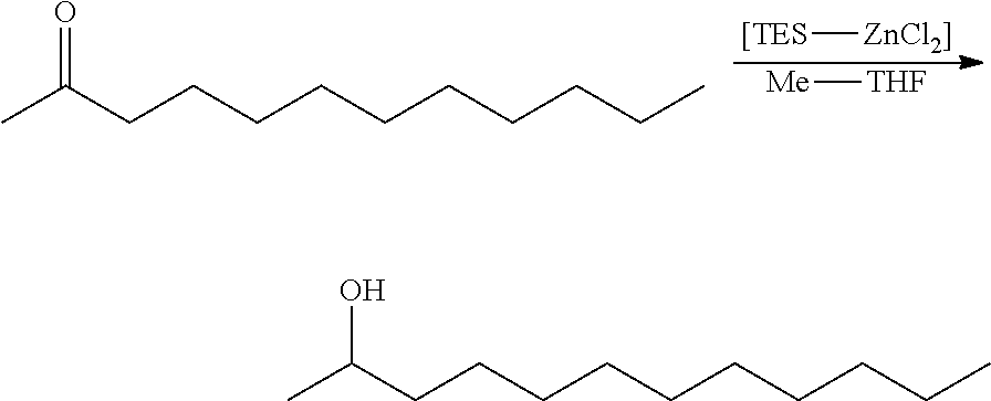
CC(CCCCCCCCCC)O.CC(CCCCCCCCCC)=O.[[TES][ZnCl2]].[Me][THF]
